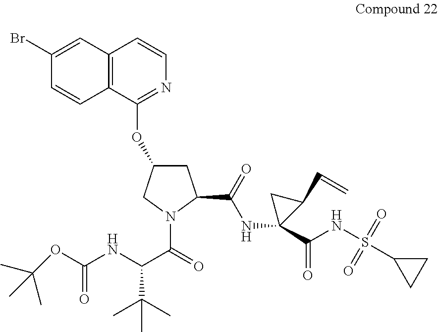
C12=C(C(OC3CC(C(=O)NC4(C(NS(=O)(=O)C5CC5)=O)C(C=C)C4)N(C(=O)C(NC(OC(C)(C)C)=O)C(C)(C)C)C3)=NC=C1)C=CC(Br)=C2
